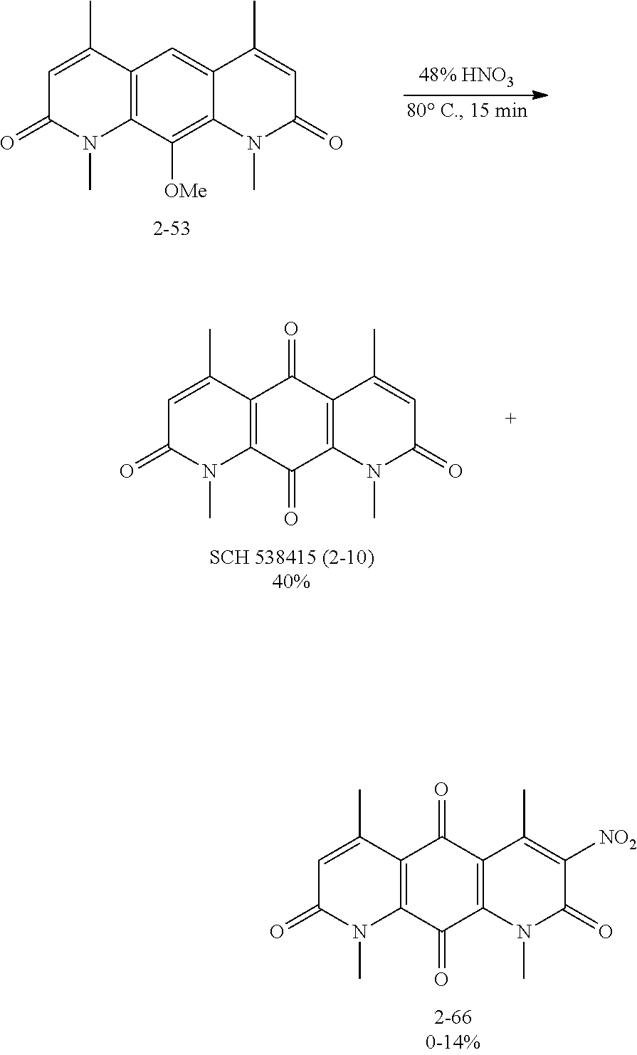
C1=C(C)C2=C(N(C)C1=O)C(=O)C1=C(C2=O)C(C)=C([NO2])C(=O)N1C.C1=C(C)C2=C(N(C)C1=O)C([OMe])=C1C(=C2)C(C)=CC(=O)N1C.C1=C(C)C2=C(N(C)C1=O)C(=O)C1=C(C2=O)C(C)=CC(=O)N1C
